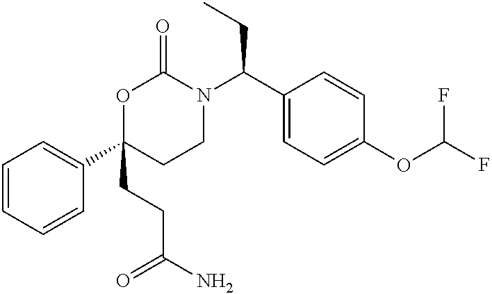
C1=CC=CC(C2(CCC(N)=O)CCN(C(C3=CC=C(OC(F)F)C=C3)CC)C(=O)O2)=C1
